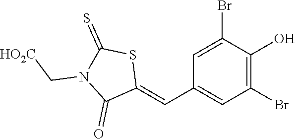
C1=C(Br)C(O)=C(Br)C=C1C=C1SC(=S)N(C[HO2C])C1=O
